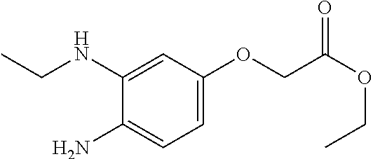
CCNC1=CC(OCC(OCC)=O)=CC=C1N
